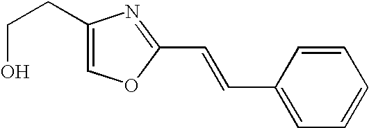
C1=CC(C=CC2=NC(CCO)=CO2)=CC=C1
